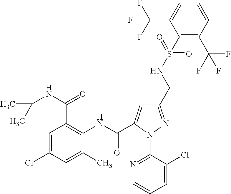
C1=C(Cl)C=C(C)C(NC(=O)C2=CC(CNS(C3=C(C(F)(F)F)C=CC=C3C(F)(F)F)(=O)=O)=NN2C2=NC=CC=C2Cl)=C1C(NC(C)C)=O
